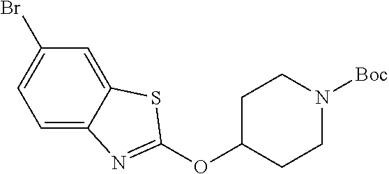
C12=CC(Br)=CC=C1N=C(OC1CCN([Boc])CC1)S2
